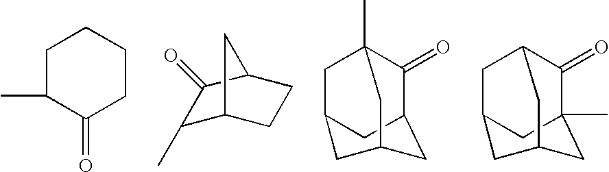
C1C(C)C(=O)CCC1.C1(C)C2CCC(C1=O)C2.C1C2CC3C(=O)C1(C)CC(C2)C3.C1C2CC3(C)C(=O)C1CC(C2)C3
